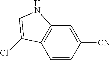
C1=CC([CN])=CC2=C1C(Cl)=CN2
